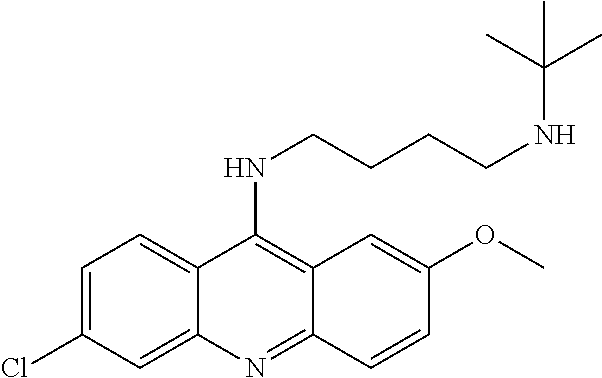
C1=C(Cl)C=C2C(=C1)C(NCCCCNC(C)(C)C)=C1C(=N2)C=CC(OC)=C1
